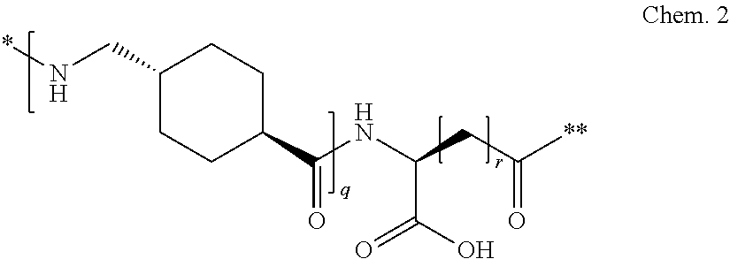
C1(CN*)CCC(C(NC(CC([**])=O)C(O)=O)=O)CC1
